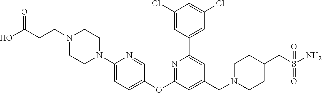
C1(Cl)=CC(C2=CC(CN3CCC(CS(N)(=O)=O)CC3)=CC(OC3=CC=C(N4CCN(CCC(O)=O)CC4)N=C3)=N2)=CC(Cl)=C1
